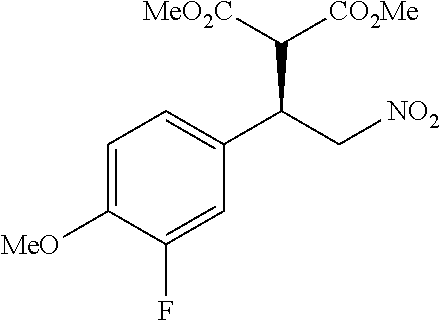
C1=C([MeO])C(F)=CC(C(C[NO2])C([CO2Me])[MeO2C])=C1
